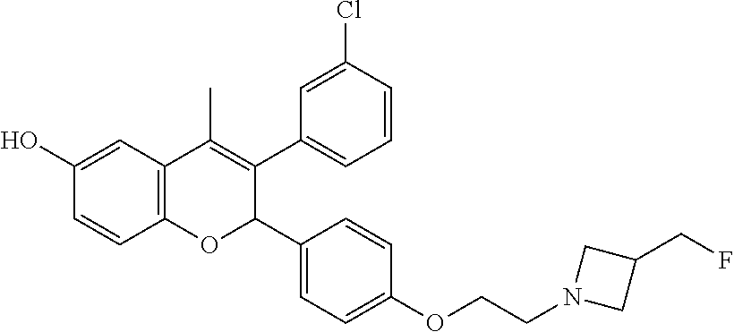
C12=C(C=C(O)C=C1)C(C)=C(C1=CC=CC(Cl)=C1)C(C1=CC=C(OCCN3CC(CF)C3)C=C1)O2
